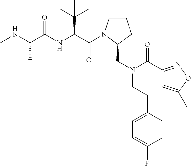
C(=O)(C(C(C)(C)C)NC(=O)C(C)NC)N1CCCC1CN(CCC1=CC=C(F)C=C1)C(=O)C1=NOC(C)=C1
